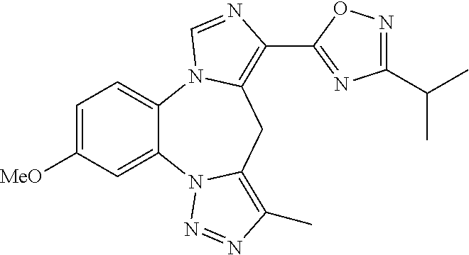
C12=CC=C([MeO])C=C1N1C(=C(C)N=N1)CC1=C(C3=NC(C(C)C)=NO3)N=CN21
